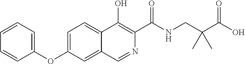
C1(OC2=CC=C3C(=C2)C=NC(C(NCC(C(O)=O)(C)C)=O)=C3O)=CC=CC=C1
